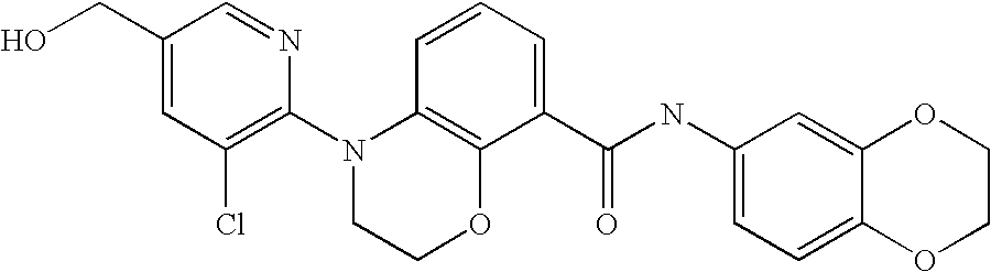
C1(N2CCOC3=C2C=CC=C3C(NC2=CC=C3C(=C2)OCCO3)=O)=C(Cl)C=C(CO)C=N1
